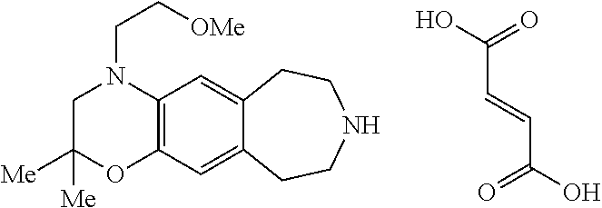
C1N(CC[OMe])C2=C(OC1([Me])[Me])C=C1C(=C2)CCNCC1.OC(=O)C=CC(O)=O
